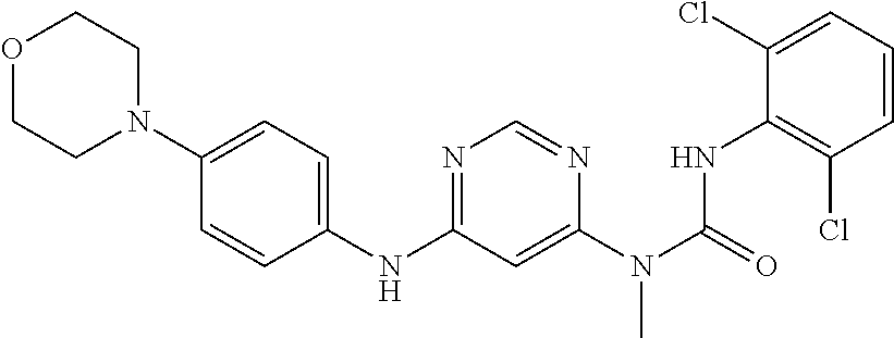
C1=CC(NC2=NC=NC(N(C(=O)NC3=C(Cl)C=CC=C3Cl)C)=C2)=CC=C1N1CCOCC1
